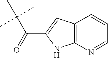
C(C(C)(C)C)(C1=CC2=C(N1)N=CC=C2)=O
